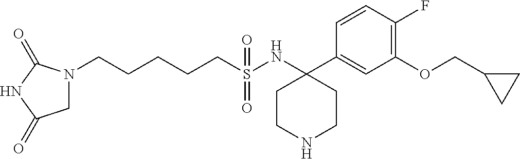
C1=CC(F)=C(OCC2CC2)C=C1C1(NS(CCCCCN2CC(=O)NC2=O)(=O)=O)CCNCC1
